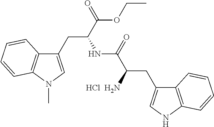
C1(CC(C(OCC)=O)NC(C(N)CC2=CNC3=C2C=CC=C3)=O)=CN(C)C2=C1C=CC=C2.Cl
